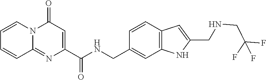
C1=CN2C(=NC(C(NCC3=CC4=C(C=C3)C=C(CNCC(F)(F)F)N4)=O)=CC2=O)C=C1
